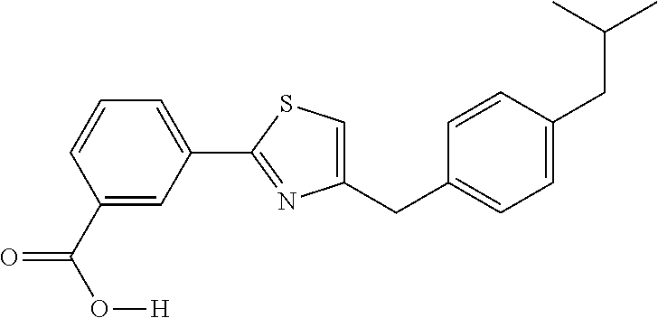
C1(CC2=CC=C(CC(C)C)C=C2)=CSC(C2=CC=CC(C(O[H])=O)=C2)=N1
